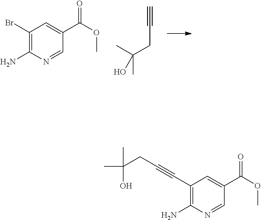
C1(Br)=C(N)N=CC(C(OC)=O)=C1.CC(CC#C)(C)O.C1(C#CCC(C)(O)C)=C(N)N=CC(C(OC)=O)=C1
